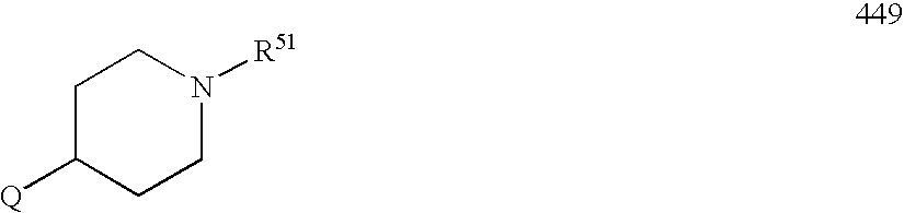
C1C([Q])CCN([R51])C1
